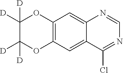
C1([D])([D])C([D])([D])OC2=C(O1)C=C1C(=C2)C(Cl)=NC=N1
